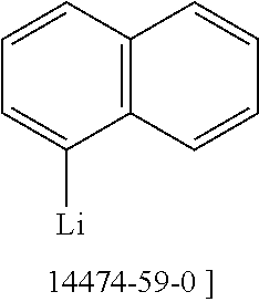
C12=C(C=CC=C1[Li])C=CC=C2
